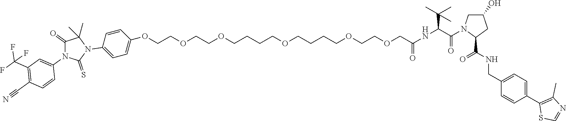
C1(=O)N(C2=CC(C(F)(F)F)=C(C#N)C=C2)C(=S)N(C2=CC=C(OCCOCCOCCCCOCCCCOCCOCC(NC(C(=O)N3CC(O)CC3C(=O)NCC3=CC=C(C4=C(C)N=CS4)C=C3)C(C)(C)C)=O)C=C2)C1(C)C
